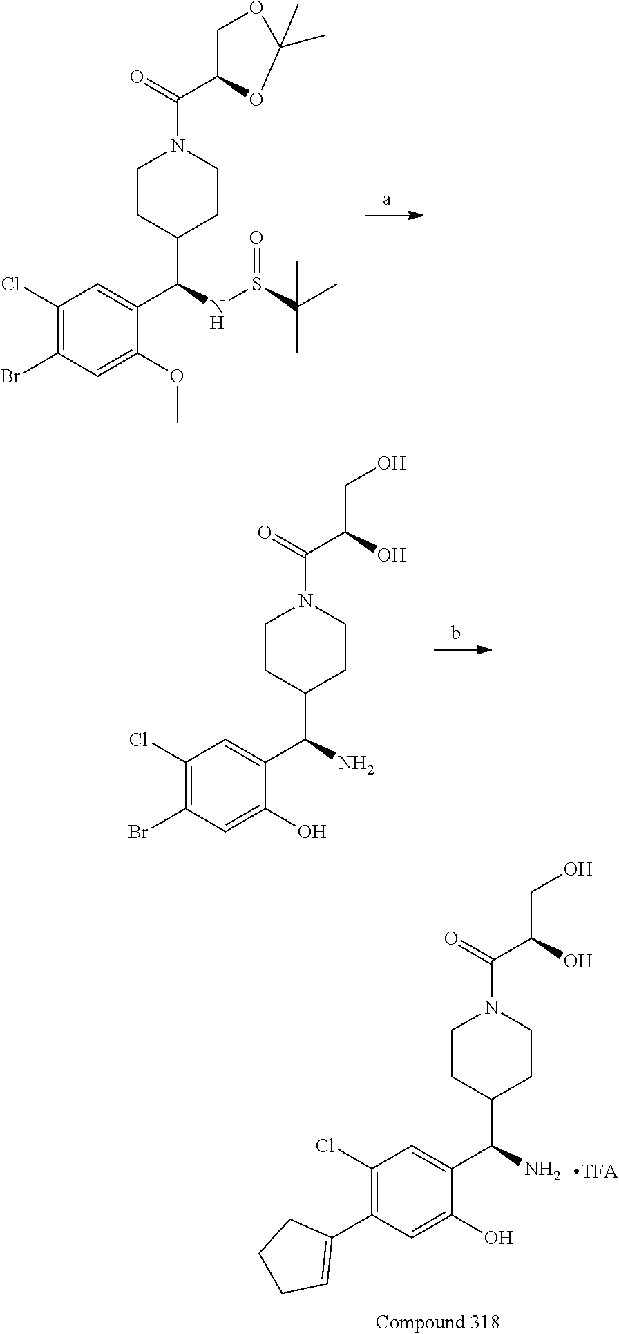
C(N1CCC(C(N)C2=CC(Cl)=C(C3=CCCC3)C=C2O)CC1)(=O)C(O)CO.C(N1CCC(C(NS(C(C)(C)C)=O)C2=CC(Cl)=C(Br)C=C2OC)CC1)(=O)C1OC(C)(C)OC1.C(N1CCC(C(N)C2=CC(Cl)=C(Br)C=C2O)CC1)(=O)C(O)CO
